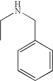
C1=CC(CNCC)=CC=C1
